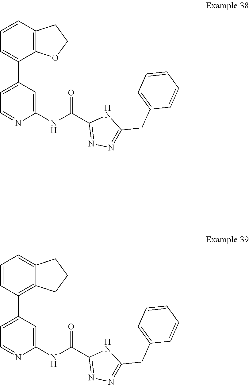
C1=C(C2=CC=CC3=C2OCC3)C=C(NC(C2=NN=C(CC3=CC=CC=C3)N2)=O)N=C1.C1=C(C2=C3C(=CC=C2)CCC3)C=C(NC(C2=NN=C(CC3=CC=CC=C3)N2)=O)N=C1
